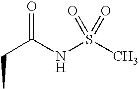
C(C(NS(C)(=O)=O)=O)C
